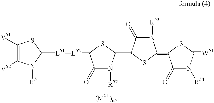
C1([V51])=C([V52])N([R51])C(=[L51][L52]=C2C(=O)N([R52])C(=C3C(=O)N([R53])C(=C4C(=O)N([R54])C(=[W51])S4)S3)S2)S1
